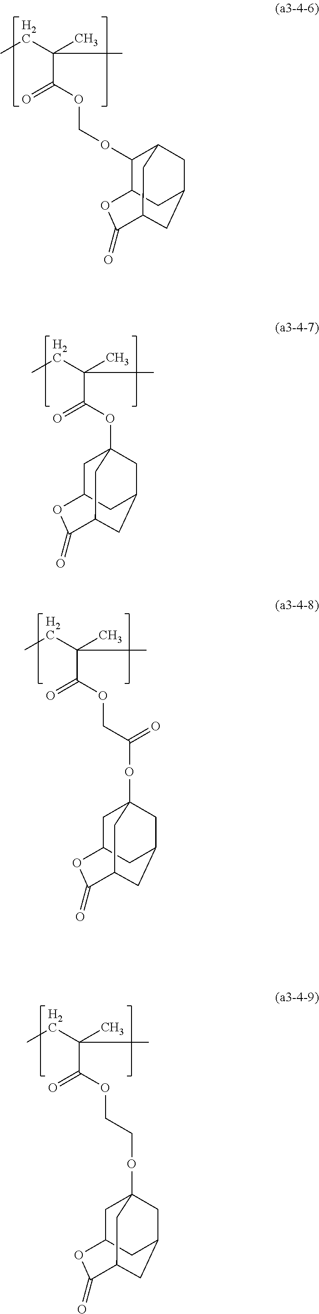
C(C(OC12CC3CC(C(=O)OC(C3)C1)C2)=O)(CC)(C)C.C(C(OCC(OC12CC3CC(C(=O)OC(C3)C1)C2)=O)=O)(CC)(C)C.C(C(OCCOC12CC3CC(C(=O)OC(C3)C1)C2)=O)(CC)(C)C.C(C(OCOC1C2CC3CC1CC(C(=O)O2)C3)=O)(CC)(C)C
